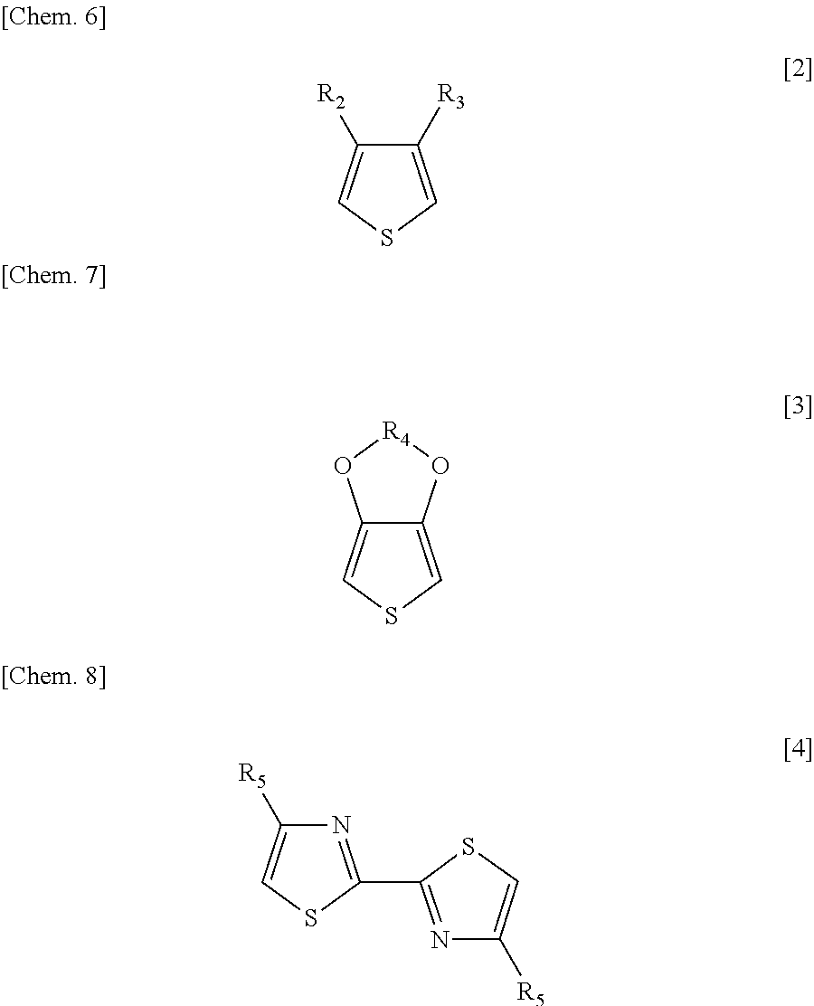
C1([R2])=CSC=C1[R3].C1([R5])=CSC(C2=NC([R5])=CS2)=N1.C12=CSC=C1O[R4]O2
